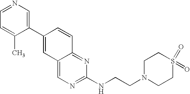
C1=NC=C(C2=CC3=CN=C(NCCN4CCS(=O)(=O)CC4)N=C3C=C2)C(C)=C1
